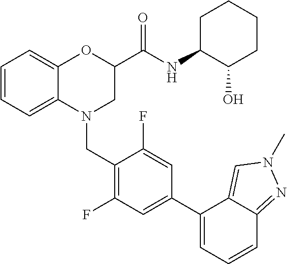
C1=CC=C2C(=C1)OC(C(NC1C(O)CCCC1)=O)CN2CC1=C(F)C=C(C2=CC=CC3=NN(C)C=C23)C=C1F
